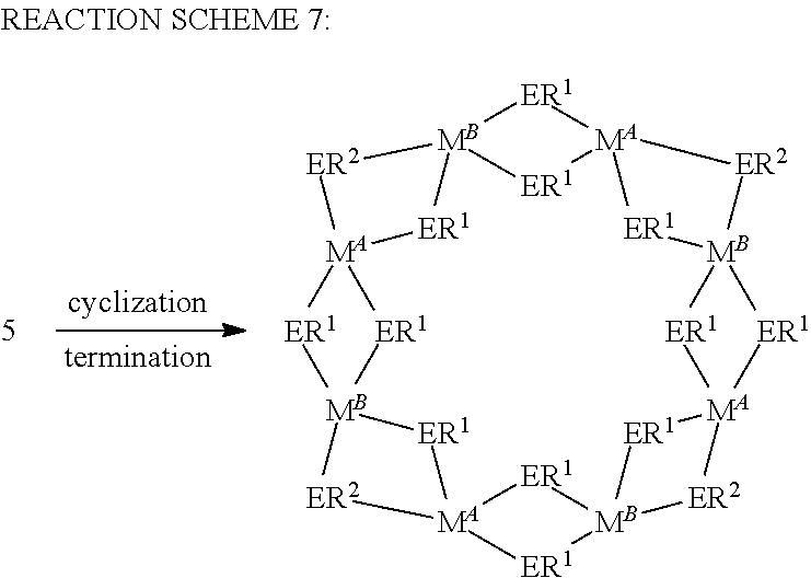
[MB]123[ER1][MA]4([ER1][MB]5([ER1][MA]6([ER1][MB]7([ER1][MA]8([ER1][MB]9([ER1][MA]([ER1]1)([ER1]9)[ER2]2)[ER2]8)[ER1]7)[ER2]6)[ER1]5)[ER2]4)[ER1]3
